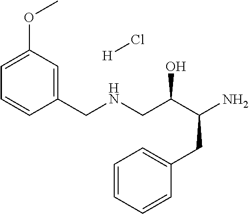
C1=C(OC)C=C(CNCC(C(N)CC2=CC=CC=C2)O)C=C1.[H]Cl
